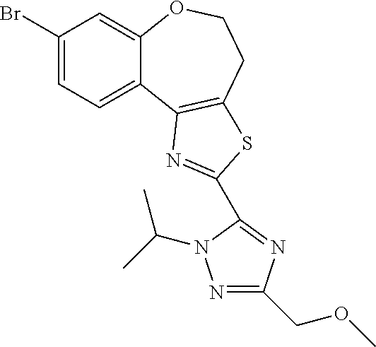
C1(Br)=CC=C2C(=C1)OCCC1=C2N=C(C2=NC(COC)=NN2C(C)C)S1
